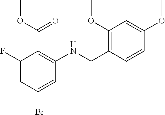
C1(OC)=C(CNC2=C(C(=O)OC)C(F)=CC(Br)=C2)C=CC(OC)=C1
